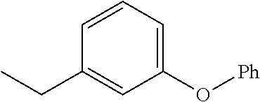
C1(O[Ph])=CC=CC(CC)=C1
